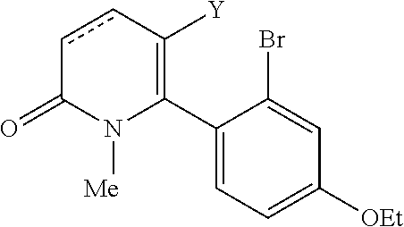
C1(C2=C([Y])ccC(=O)N2[Me])=CC=C([OEt])C=C1Br
